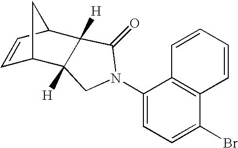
C1=CC2C3([H])C([H])(C1C2)CN(C1=CC=C(Br)C2=C1C=CC=C2)C3=O
